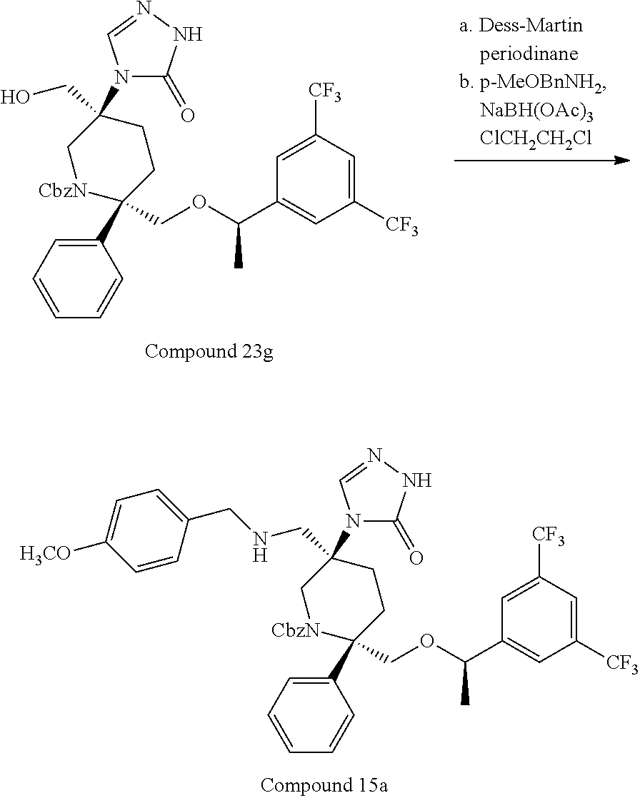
C1(C2(COC(C3=CC([CF3])=CC([CF3])=C3)C)CCC(CNCC3=CC=C([H3CO])C=C3)(N3C(=O)NN=C3)C[CbzN]2)=CC=CC=C1.C1(C2(COC(C3=CC([CF3])=CC([CF3])=C3)C)CCC(CO)(N3C=NNC3=O)C[CbzN]2)=CC=CC=C1
